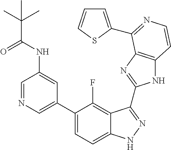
C1=C(C2=CC=C3C(=C2F)C(C2=NC4=C(N2)C=CN=C4C2=CC=CS2)=NN3)C=C(NC(=O)C(C)(C)C)C=N1
